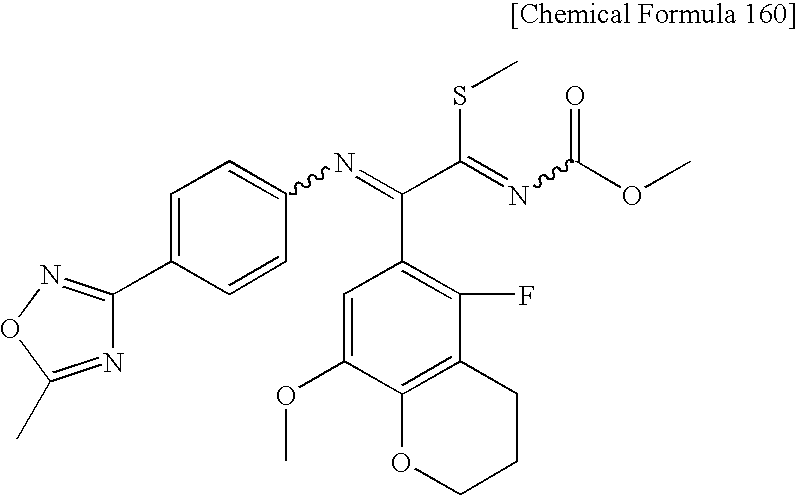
C1=C(OC)C2=C(C(F)=C1C(C(=NC(OC)=O)SC)=NC1=CC=C(C3=NOC(C)=N3)C=C1)CCCO2
